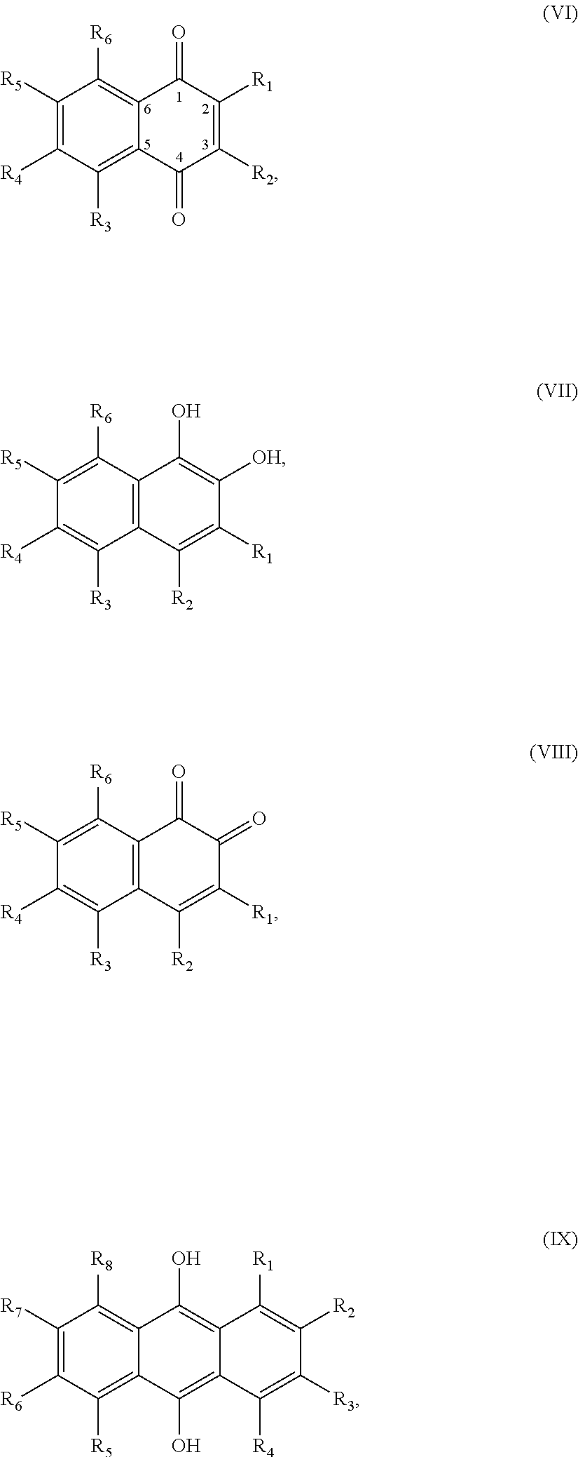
C12=C([R6])C([R5])=C([R4])C([R3])=C1C(=O)C([R2])=C([R1])C2=O.C1([R5])=C([R6])C2=C(C([R3])=C1[R4])C([R2])=C([R1])C([OH])=C2O.C1([R5])=C([R6])C2=C(C([R3])=C1[R4])C([R2])=C([R1])C(=O)C2=O.C1([R7])=C([R6])C([R5])=C2C(=C1[R8])C(O)=C1C(=C2O)C([R4])=C([R3])C([R2])=C1[R1]
